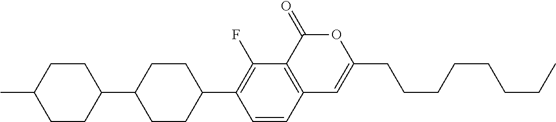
C12=C(C(=O)OC(CCCCCCCC)=C1)C(F)=C(C1CCC(C3CCC(C)CC3)CC1)C=C2
